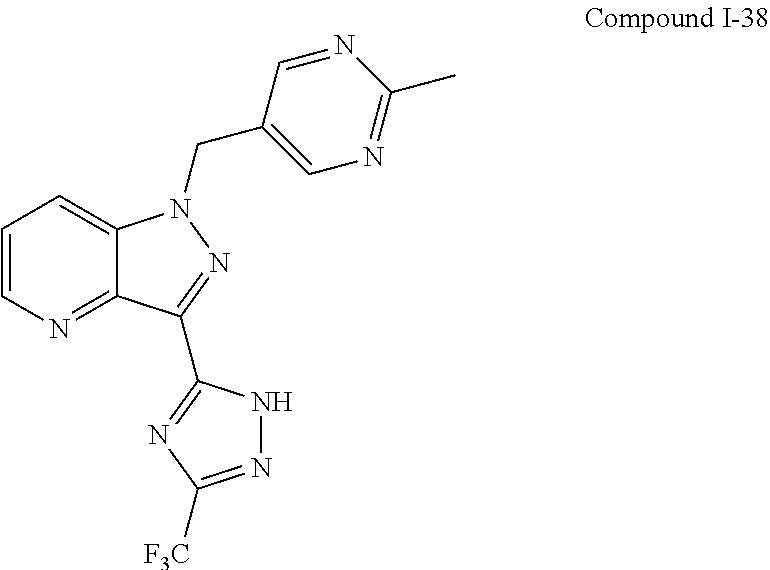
C1=CN=C2C(=C1)N(CC1=CN=C(C)N=C1)N=C2C1=NC([F3C])=NN1
